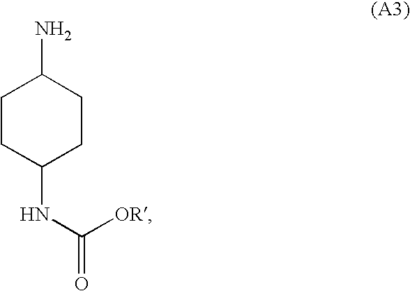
C1CC(NC(=O)[OR])CCC1N
